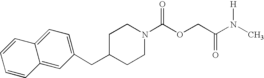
C1(CC2=CC=C3C(=C2)C=CC=C3)CCN(C(OCC(=O)N([H])C)=O)CC1
